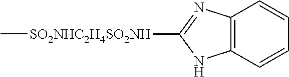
C1=CC2=C(C=C1)N=C([SO2NHC2H4SO2NH]C)N2
